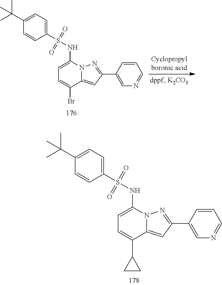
C1(C(C)(C)C)=CC=C(S(NC2=CC=C(C3CC3)C3=CC(C4=CN=CC=C4)=NN23)(=O)=O)C=C1.C1(C(C)(C)C)=CC=C(S(NC2=CC=C(Br)C3=CC(C4=CN=CC=C4)=NN23)(=O)=O)C=C1
